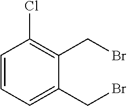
C1=CC=C(CBr)C(CBr)=C1Cl
